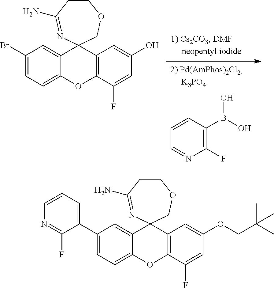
C1(Br)=CC=C2C(=C1)C1(C3=C(O2)C(F)=CC(O)=C3)COCCC(N)=N1.C1(F)=C(B(O)O)C=CC=N1.C1(C2=CC=CN=C2F)=CC=C2C(=C1)C1(C3=C(O2)C(F)=CC(OCC(C)(C)C)=C3)COCCC(N)=N1
